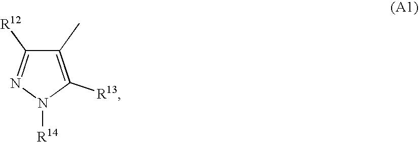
C1(C)=C([R13])N([R14])N=C1[R12]
